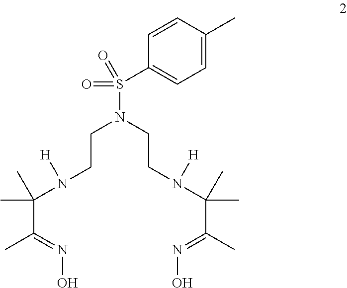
C(CN(C(C)(C)C(=NO)C)[H])N(CCN(C(C)(C)C(C)=NO)[H])S(C1=CC=C(C)C=C1)(=O)=O
